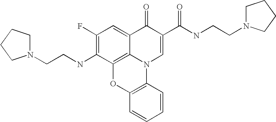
C1(F)=C(NCCN2CCCC2)C2=C3C(=C1)C(=O)C(C(NCCN1CCCC1)=O)=CN3C1=C(O2)C=CC=C1
